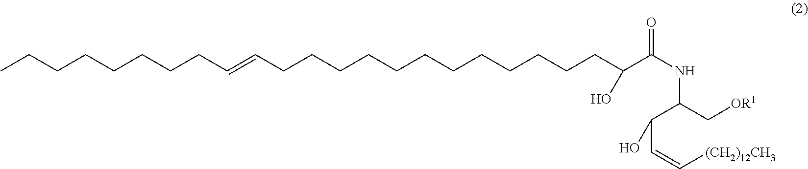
C(C(NC(C[OR1])C(C=C[(CH2)12CH3])O)=O)(O)CCCCCCCCCCCCC=CCCCCCCCC
